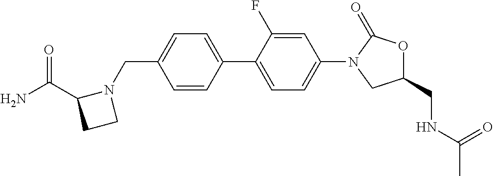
C1(CN2C(C(N)=O)CC2)=CC=C(C2=CC=C(N3CC(CNC(C)=O)OC3=O)C=C2F)C=C1
